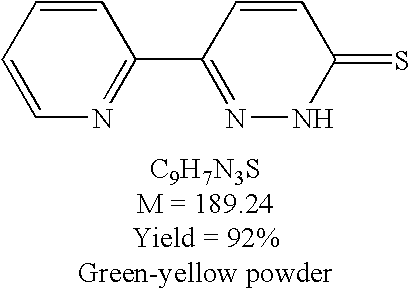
C1=CN=C(C2=NNC(=S)C=C2)C=C1
